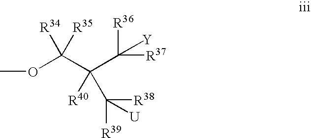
COC(C(C([R36])([R37])[Y])([R40])C([R38])([R39])[U])([R34])[R35]
